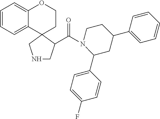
N1(C(=O)C2C3(CCOC4=CC=CC=C43)CNC2)CCC(C2=CC=CC=C2)CC1C1=CC=C(F)C=C1
